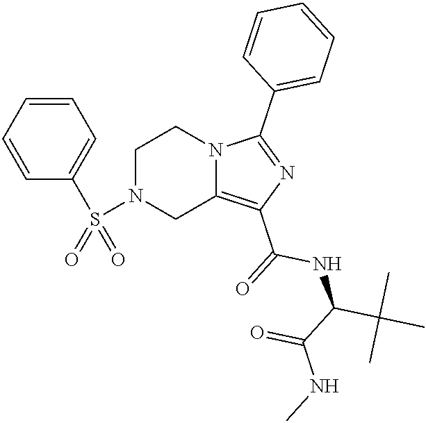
C1N(S(C2=CC=CC=C2)(=O)=O)CC2=C(C(=O)NC(C(C)(C)C)C(NC)=O)N=C(C3=CC=CC=C3)N2C1
